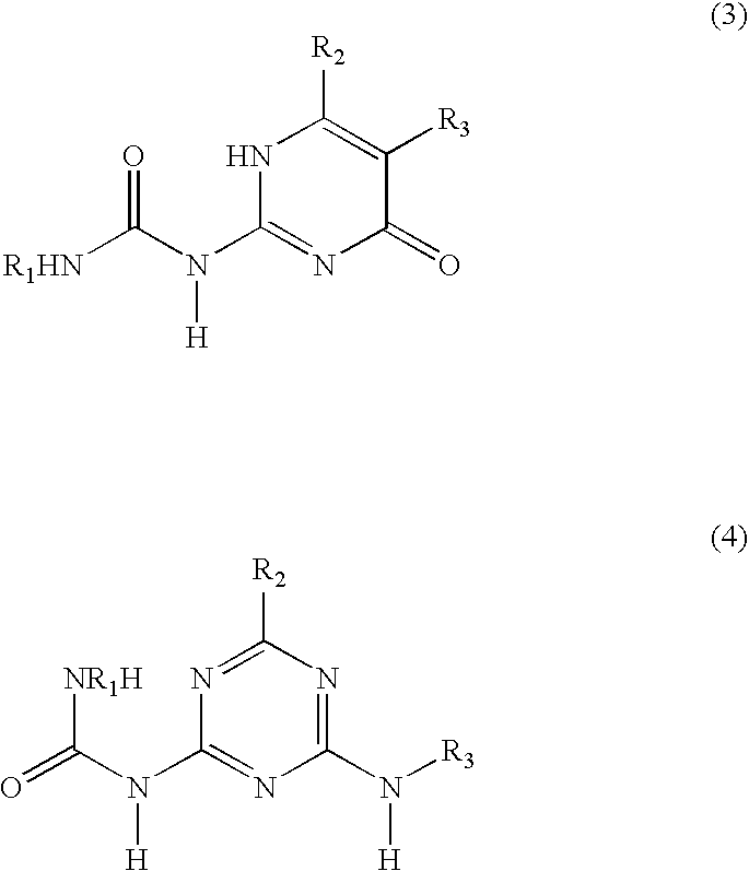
N1C(N(C([R1HN])=O)[H])=NC(=O)C([R3])=C1[R2].N1=C([R2])N=C(N([R3])[H])N=C1N(C(=O)[NR1H])[H]
